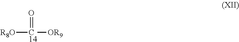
[R8O][C14]([OR9])=O
